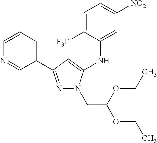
N1=C(C2=CC=CN=C2)C=C(NC2=CC([NO2])=CC=C2[F3C])N1CC(OCC)OCC
